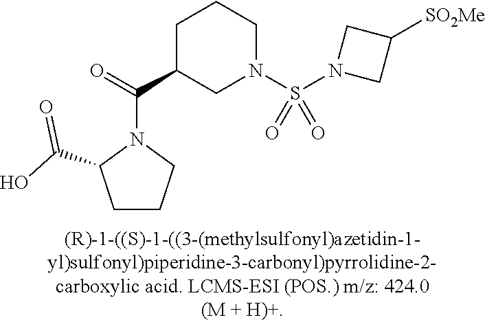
C1C(C(=O)N2C(C(O)=O)CCC2)CN(S(N2CC([SO2Me])C2)(=O)=O)CC1
